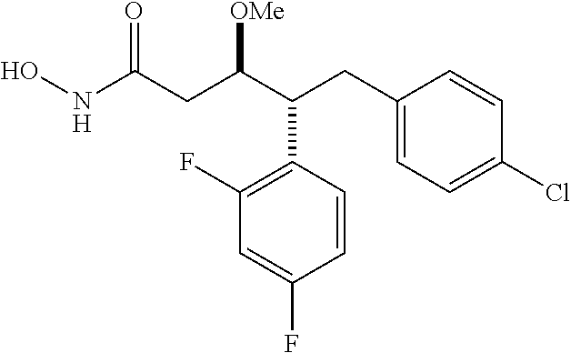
ONC(CC(C(CC1=CC=C(Cl)C=C1)C1=C(F)C=C(F)C=C1)[OMe])=O
